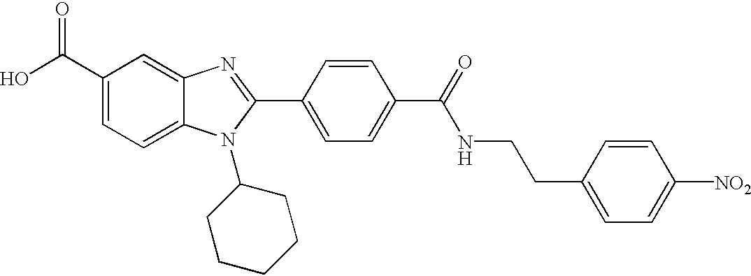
C1(C(O)=O)=CC=C2C(=C1)N=C(C1=CC=C(C(=O)NCCC3=CC=C([NO2])C=C3)C=C1)N2C1CCCCC1
